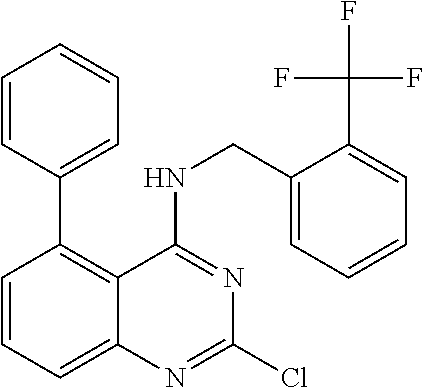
C1=CC=CC=C1C1=C2C(=CC=C1)N=C(Cl)N=C2NCC1=CC=CC=C1C(F)(F)F
